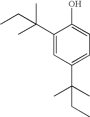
C(C1=CC(C(C)(C)CC)=CC=C1O)(C)(C)CC
